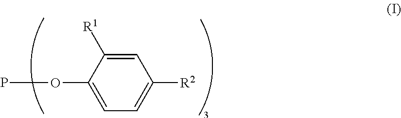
C1=C([R1])C(OP)=CC=C1[R2]
